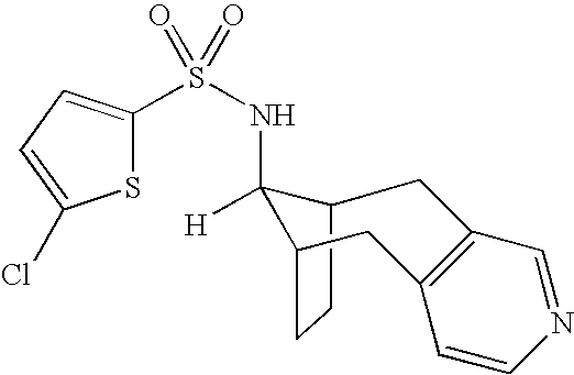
C12CCC(C1(NS(C1=CC=C(Cl)S1)(=O)=O)[H])CC1=C(C=NC=C1)C2
